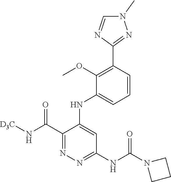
C1=CC(C2=NN(C)C=N2)=C(OC)C(NC2=CC(NC(N3CCC3)=O)=NN=C2C(N[D3C])=O)=C1
